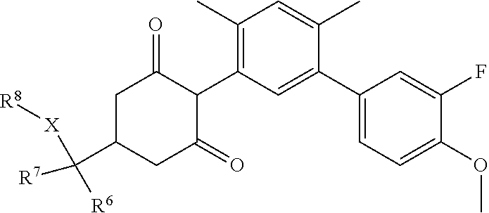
C1(C2=CC=C(OC)C(F)=C2)=CC(C2C(=O)CC(C([R7])([R6])[X][R8])CC2=O)=C(C)C=C1C
